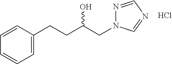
N1=CN=CN1CC(CCC1=CC=CC=C1)O.Cl
